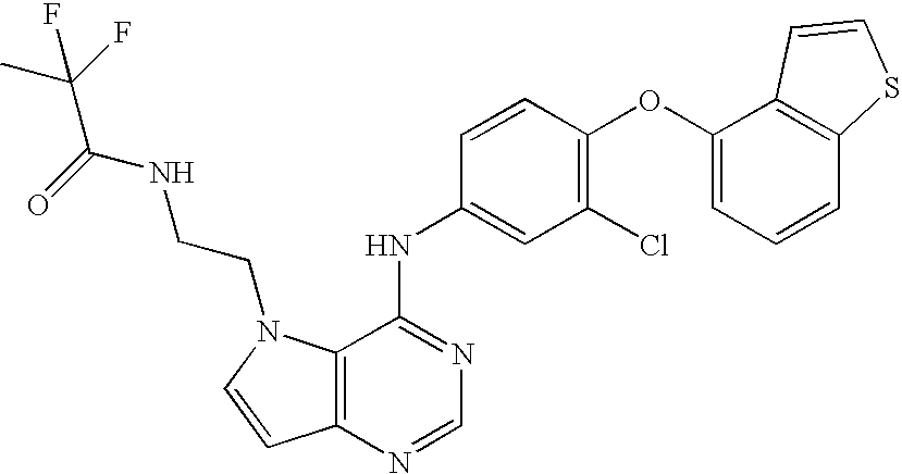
C12=C(N=CN=C1NC1=CC(Cl)=C(OC3=CC=CC4=C3C=CS4)C=C1)C=CN2CCNC(C(C)(F)F)=O
